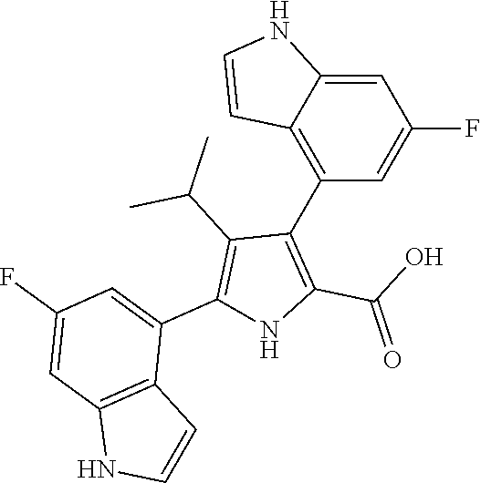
C1=C2C(=C(C3=C(C(O)=O)NC(C4=CC(F)=CC5=C4C=CN5)=C3C(C)C)C=C1F)C=CN2
